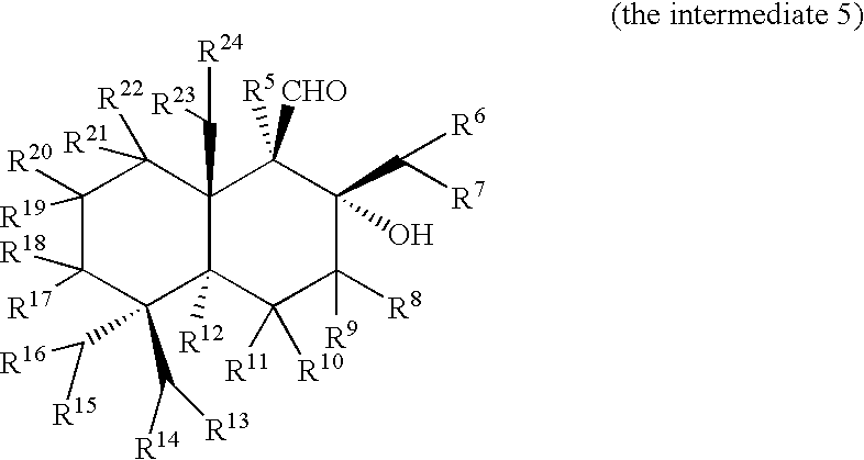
C1([R20])([R19])C([R17])([R18])C(C([R14])[R13])(C([R16])[R15])C2([R12])C(C([R24])[R23])(C1([R22])[R21])C([R5])([CHO])C(C([R6])[R7])(O)C([R8])([R9])C2([R11])[R10]
